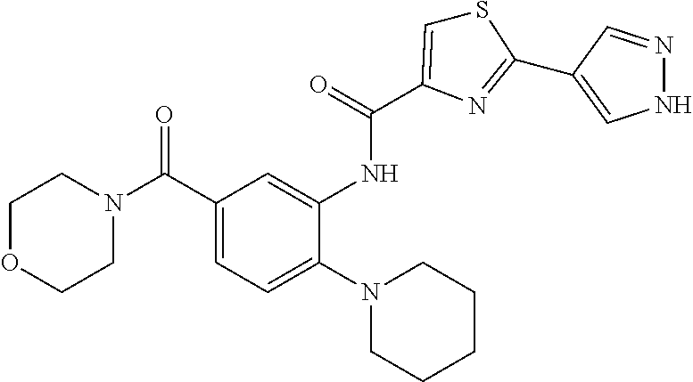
C1OCCN(C(C2=CC=C(N3CCCCC3)C(NC(=O)C3=CSC(C4=CNN=C4)=N3)=C2)=O)C1
